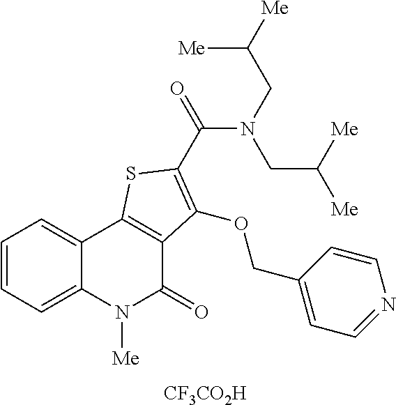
[CF3CO2H].C1=CC=C2C(=C1)C1=C(C(=O)N2[Me])C(OCC2=CC=NC=C2)=C(C(N(CC([Me])[Me])CC([Me])[Me])=O)S1
